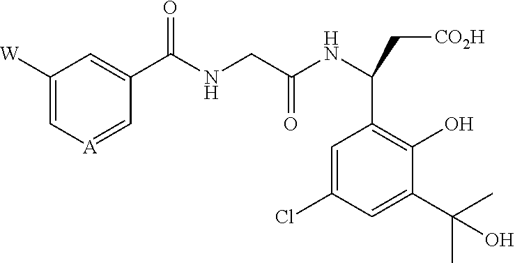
C1([W])=C[A]=CC(C(NCC(NC(C[CO2H])C2=C(O)C(C(C)(C)O)=CC(Cl)=C2)=O)=O)=C1
